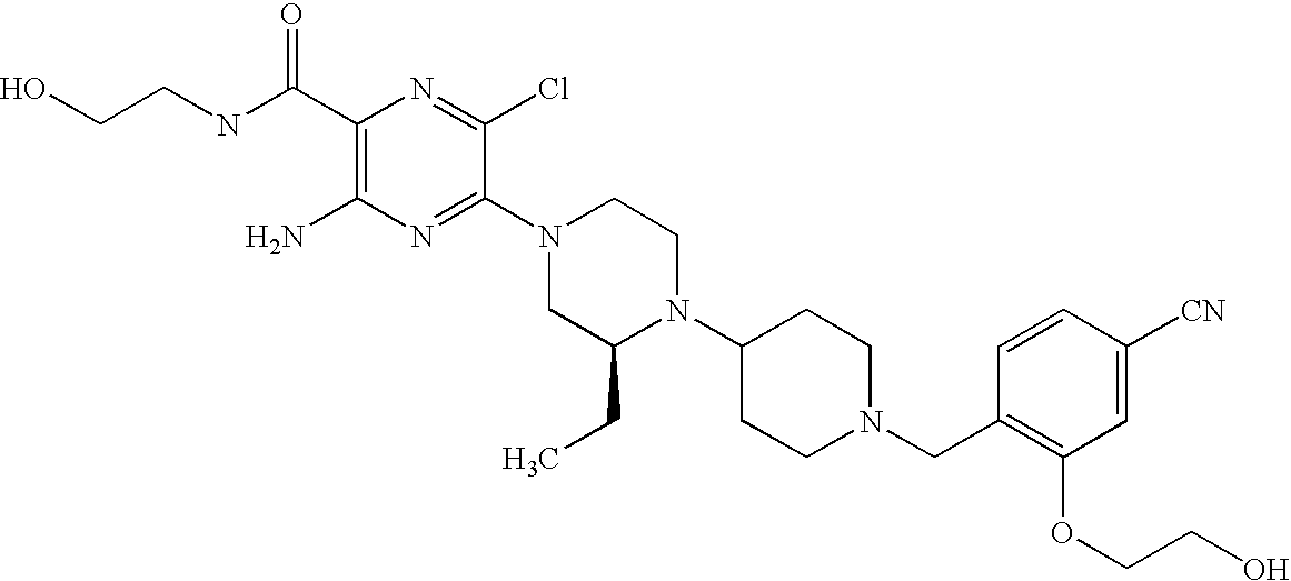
C1(C(NCCO)=O)=C(N)N=C(N2CC(CC)N(C3CCN(CC4=C(OCCO)C=C([CN])C=C4)CC3)CC2)C(Cl)=N1
